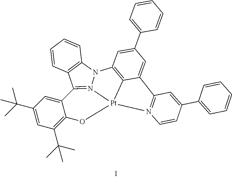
C1(C(C)(C)C)=CC(C(C)(C)C)=C2C(=C1)C1=N3[Pt]4(O2)C2=C(C=C(C5=CC=CC=C5)C=C2C2=N4C=CC(C4=CC=CC=C4)=C2)N3C2=C1C=CC=C2
